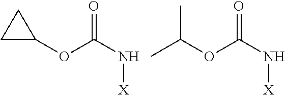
C1C(OC(N[X])=O)C1.C(OC(N[X])=O)(C)C
